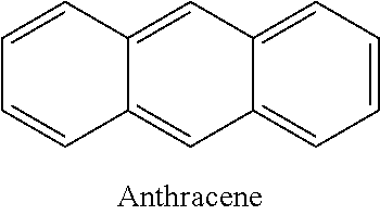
C1=C2C(=CC=C1)C=C1C(=C2)C=CC=C1
